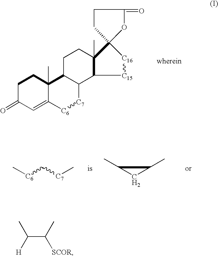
C12C(CCC3(C)C1[C15][C16]C31CCC(=O)O1)C1(C)C(=CC(=O)CC1)[C6][C7]2.C[C6]C[C7]C.C1(C)CC1C.C(C(C)[SCOR])([H])C
